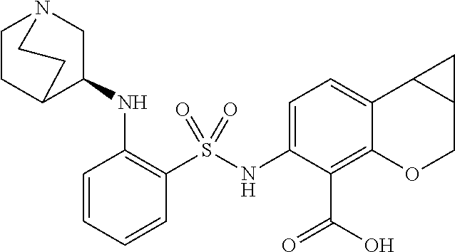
C1=CC=CC(S(NC2=CC=C3C(=C2C(=O)O)OCC2C3C2)(=O)=O)=C1NC1C2CCN(C1)CC2
